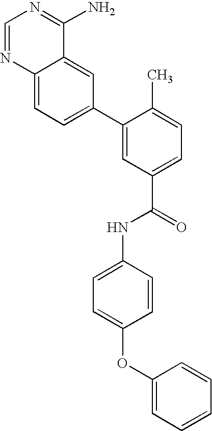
C1=NC2=CC=C(C3=CC(C(=O)NC4=CC=C(OC5=CC=CC=C5)C=C4)=CC=C3C)C=C2C(N)=N1
